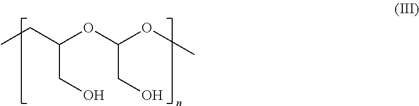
CCC(CO)OC(CO)OC
